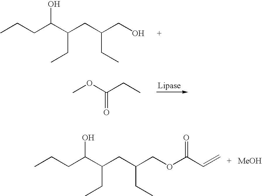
CCCC(C(CC(CO)CC)CC)O.COC(CC)=O.CCCC(C(CC(COC(C=C)=O)CC)CC)O.[MeOH]
